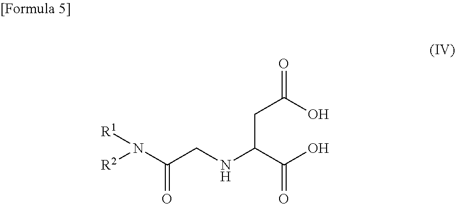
[R2]N(C(CNC(C(O)=O)CC(=O)O)=O)[R1]
